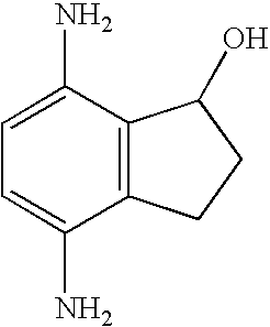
C1=C(N)C2=C(C(N)=C1)CCC2O
